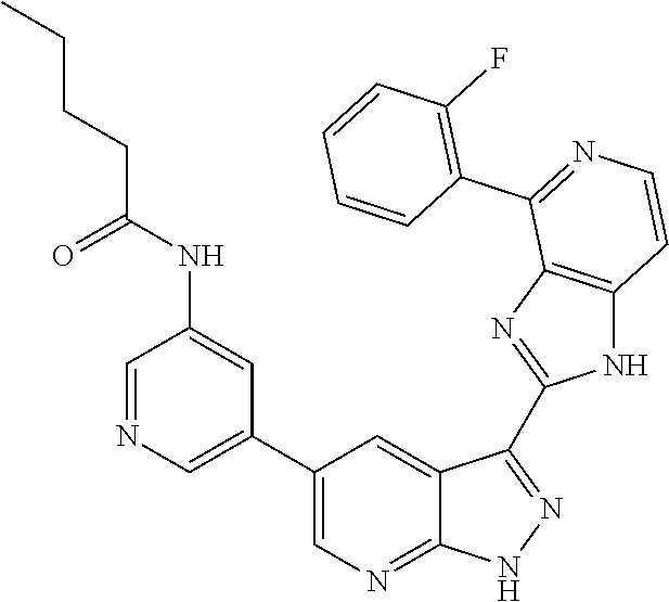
C1=NC=C(C2=CN=C3C(=C2)C(C2=NC4=C(N2)C=CN=C4C2=C(F)C=CC=C2)=NN3)C=C1NC(CCCC)=O
